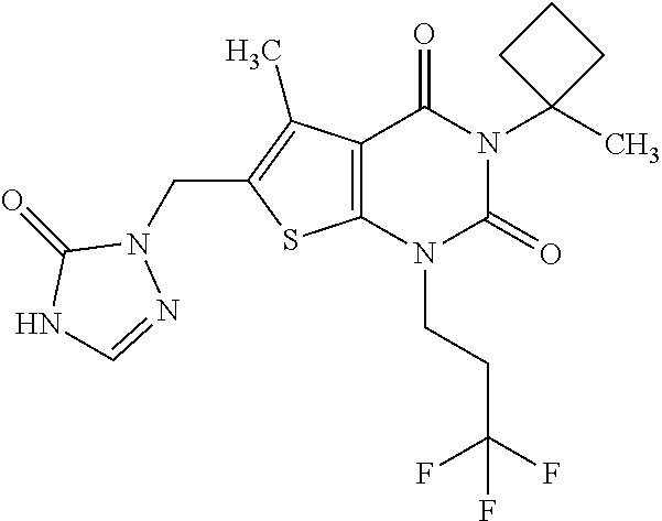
C12=C(N(CCC(F)(F)F)C(=O)N(C3(C)CCC3)C1=O)SC(CN1C(=O)NC=N1)=C2C
